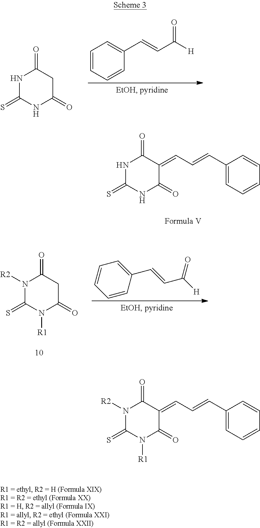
N1C(=S)NC(=O)CC1=O.C1=CC=CC(C=CC([H])=O)=C1.N1C(=S)NC(=O)C(=CC=CC2=CC=CC=C2)C1=O.N1([R2])C(=S)N([R1])C(=O)CC1=O.C1=CC(C=CC([H])=O)=CC=C1.N1([R2])C(=S)N([R1])C(=O)C(=CC=CC2=CC=CC=C2)C1=O
